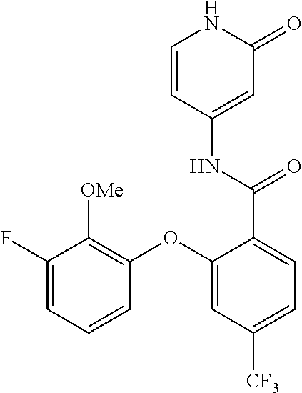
C1=CC(NC(=O)C2=CC=C([CF3])C=C2OC2=C([OMe])C(F)=CC=C2)=CC(=O)N1
